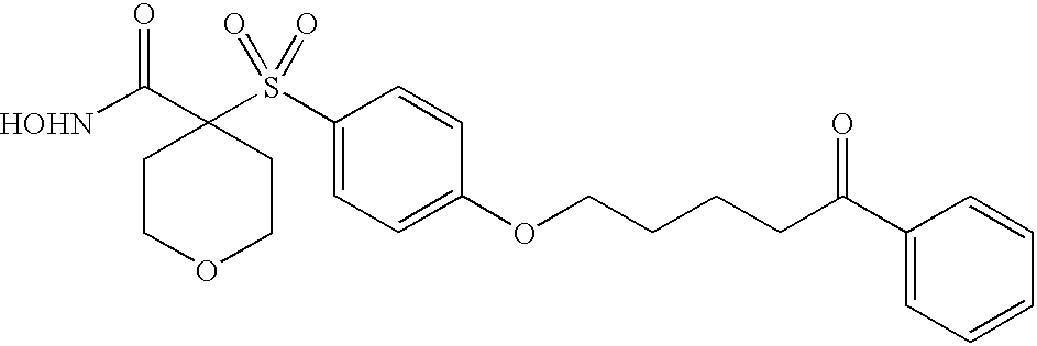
[HOHN]C(C1(S(C2=CC=C(OCCCCC(C3=CC=CC=C3)=O)C=C2)(=O)=O)CCOCC1)=O
